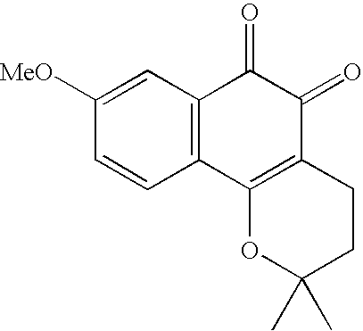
C1=C([MeO])C=CC2=C1C(=O)C(=O)C1=C2OC(C)(C)CC1
